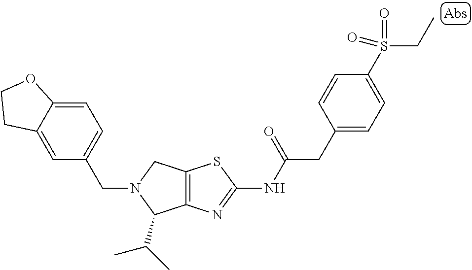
C12=C(N=C(NC(CC3=CC=C(S(CC)(=O)=O)C=C3)=O)S1)C(C(C)C)N(CC1=CC=C3C(=C1)CCO3)C2
